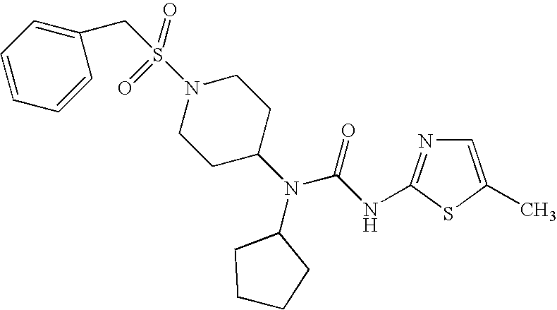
C1=C(C)SC(NC(N(C2CCN(S(=O)(=O)CC3=CC=CC=C3)CC2)C2CCCC2)=O)=N1
